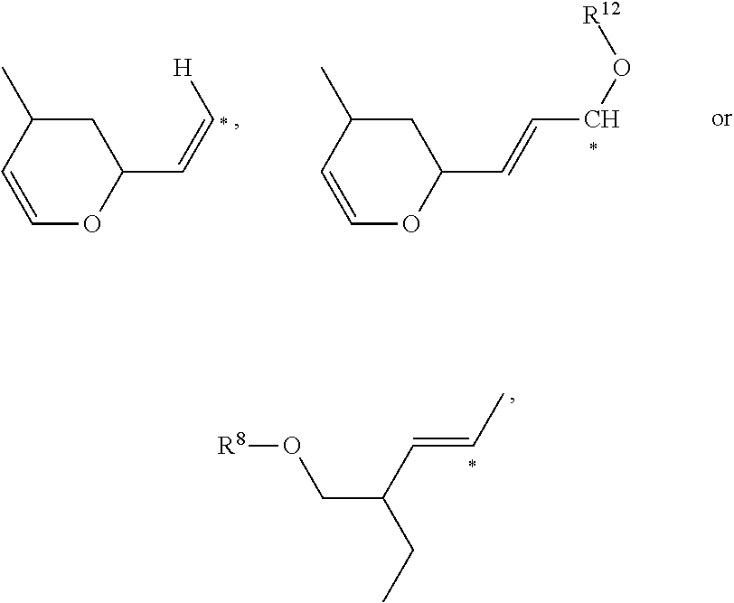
C1=CC(C)CC(C=C[H])O1.C1=CC(C)CC(C=CCO[R12])O1.[R8]OCC(C=CC)CC
